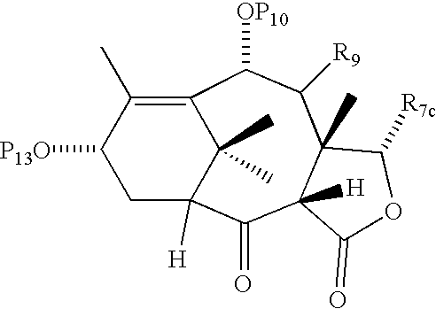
C1([P13O])CC2([H])C(C)(C)C(=C1C)C([OP10])C([R9])C1(C)C([H])(C2=O)C(=O)OC1[R7c]
